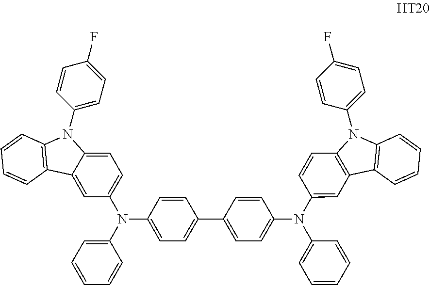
C12=C(C=CC=C1)N(C1=CC=C(F)C=C1)C1=CC=C(N(C3=CC=CC=C3)C3=CC=C(C4=CC=C(N(C5=CC6=C(C=C5)N(C5=CC=C(F)C=C5)C5=C6C=CC=C5)C5=CC=CC=C5)C=C4)C=C3)C=C21
